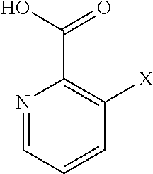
N1=CC=CC([X])=C1C(O)=O
